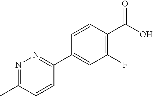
C1=CC(C(=O)O)=C(F)C=C1C1=NN=C(C)C=C1
